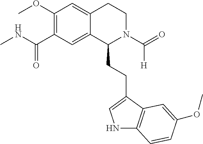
COC1=C(C(NC)=O)C=C2C(=C1)CCN(C(=O)[H])C2CCC1=CNC2=C1C=C(OC)C=C2
